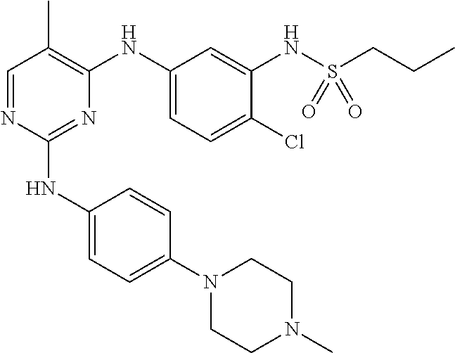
C1(NC2=CC=C(N3CCN(C)CC3)C=C2)=NC(NC2=CC=C(Cl)C(NS(CCC)(=O)=O)=C2)=C(C)C=N1
